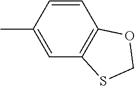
C1=CC(C)=CC2=C1OCS2
